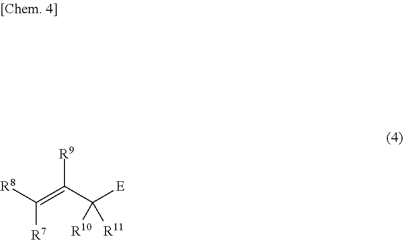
[R8]C(=C(C([E])([R10])[R11])[R9])[R7]
